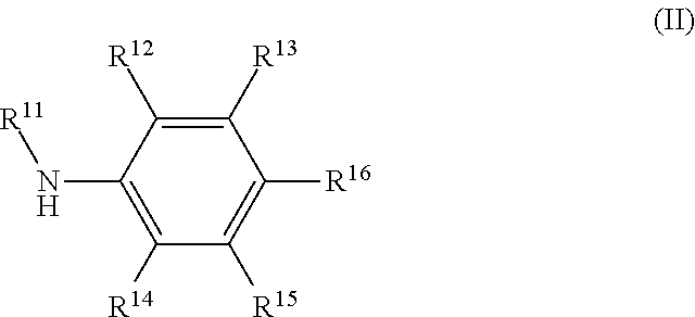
C1([R14])=C(N[R11])C([R12])=C([R13])C([R16])=C1[R15]
